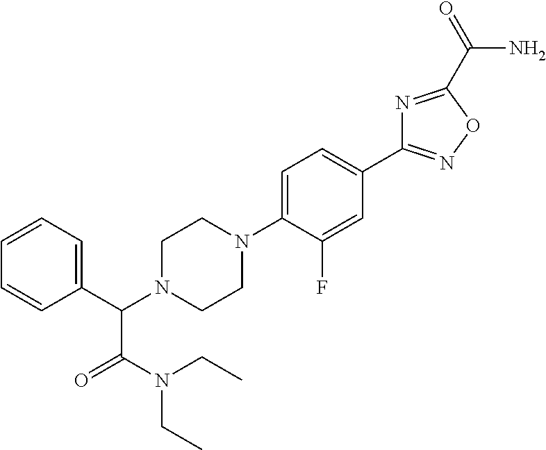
C1(C(N2CCN(C3=CC=C(C4=NOC(C(=O)N)=N4)C=C3F)CC2)C(N(CC)CC)=O)=CC=CC=C1
